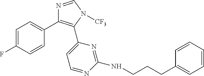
C1=C(F)C=CC(C2=C(C3=CC=NC(NCCCC4=CC=CC=C4)=N3)N([CF3])C=N2)=C1
